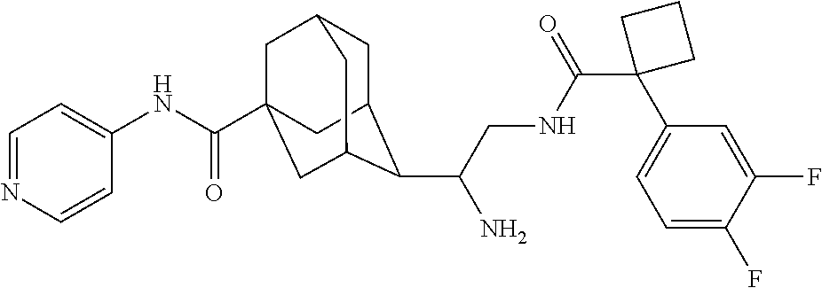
C1C2C(C(CNC(C3(C4=CC=C(F)C(F)=C4)CCC3)=O)N)C3CC(C(NC4=CC=NC=C4)=O)(CC1C3)C2
